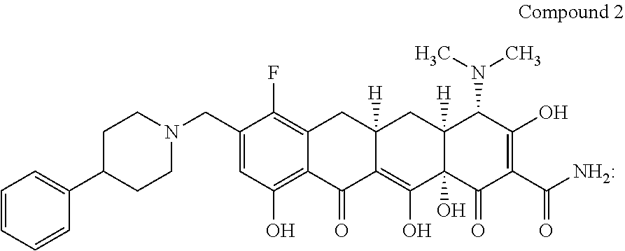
C1(C2=CC=CC=C2)CCN(CC2=CC(O)=C3C(=C2F)CC2([H])C(=C(O)C4(O)C([H])(C2)C(N(C)C)C(O)=C(C(N)=O)C4=O)C3=O)CC1
